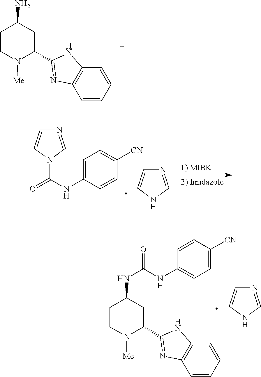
N1([Me])C(C2=NC3=C(C=CC=C3)N2)CC(N)CC1.N1=CN(C(NC2=CC=C([CN])C=C2)=O)C=C1.N1=CNC=C1.N1([Me])C(C2=NC3=C(N2)C=CC=C3)CC(NC(NC2=CC=C([CN])C=C2)=O)CC1.N1=CNC=C1
